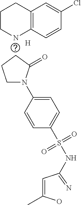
C12=C(C=CC(Cl)=C1)NCCC2.[H].C1CCN(C2=CC=C(S(NC(C=C(O)C)=N)(=O)=O)C=C2)C1=O
